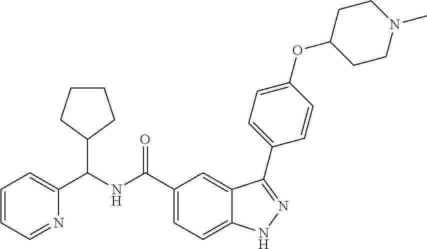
C1=CC=NC(C(NC(C2=CC=C3C(=C2)C(C2=CC=C(OC4CCN(C)CC4)C=C2)=NN3)=O)C2CCCC2)=C1
